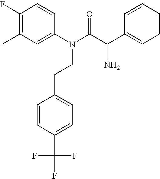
C1(F)=C(C)C=C(N(C(=O)C(N)C2=CC=CC=C2)CCC2=CC=C(C(F)(F)F)C=C2)C=C1
